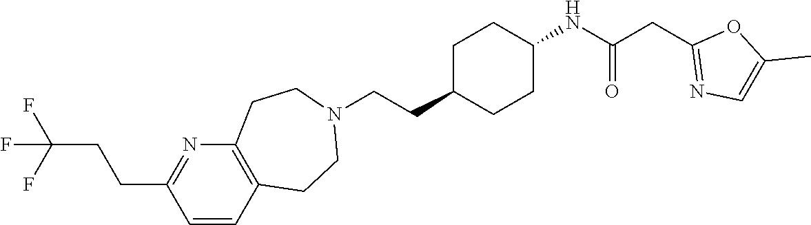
C1C(CCN2CCC3=C(CC2)C=CC(CCC(F)(F)F)=N3)CCC(NC(CC2=NC=C(C)O2)=O)C1
